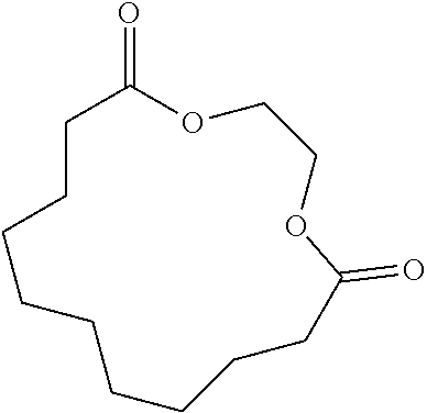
O1C(=O)CCCCCCCCCC(=O)OCC1
